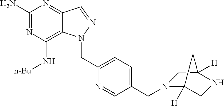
C1(N)=NC(N[n-Bu])=C2C(=N1)C=NN2CC1=CC=C(CN2C3([H])CNC([H])(C2)C3)C=N1
